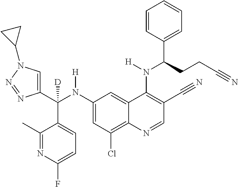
C1(N(C(C2=CN(C3CC3)N=N2)(C2=CC=C(F)N=C2C)[D])[H])=CC(Cl)=C2C(=C1)C(N(C(C1=CC=CC=C1)CCC#N)[H])=C(C#N)C=N2
